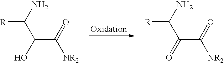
C(C(=O)[NR2])(C(N)[R])O.C(C(=O)[NR2])(C(N)[R])=O
